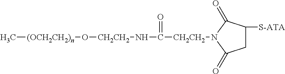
C[(OCH2CH2)n]O[CH2CH2]NC([CH2CH2]N1C(=O)CC([S-ATA])C1=O)=O
